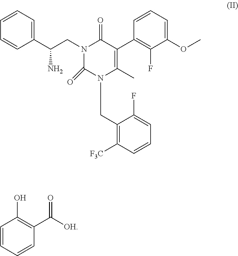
C1=CC=C(C(N)CN2C(=O)N(CC3=C([F3C])C=CC=C3F)C(C)=C(C3=C(F)C(OC)=CC=C3)C2=O)C=C1.C1=CC=CC(C([OH])=O)=C1O
